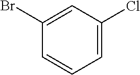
C1(Br)=CC(Cl)=CC=C1
